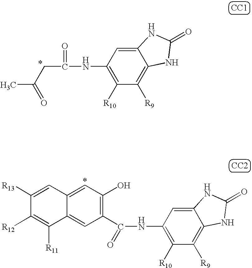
[CC1].C12=CC(NC(=O)CC(=O)C)=C([R10])C([R9])=C1NC(=O)N2.[CC2].C1=C2C(=CC(C(NC3=C([R10])C([R9])=C4C(=C3)NC(=O)N4)=O)=C1O)C([R11])=C([R12])C([R13])=C2
